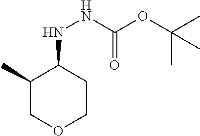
C1(C)COCCC1NNC(OC(C)(C)C)=O
